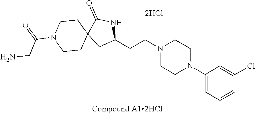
N1(CCC2NC(=O)C3(C2)CCN(C(CN)=O)CC3)CCN(C2=CC=CC(Cl)=C2)CC1
